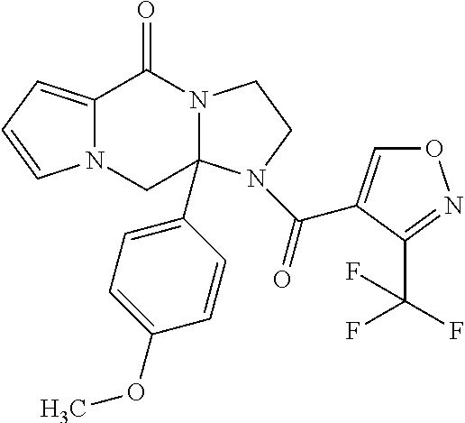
C12=CC=CN1CC1(C3=CC=C(OC)C=C3)N(C2=O)CCN1C(=O)C1=CON=C1C(F)(F)F
